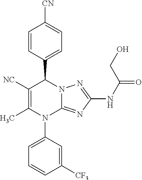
C1=CC(C2C([NC])=C(C)N(C3=CC=CC([CF3])=C3)C3=NC(NC(=O)CO)=NN23)=CC=C1[CN]
